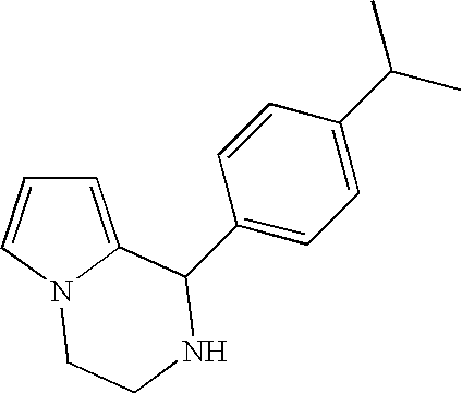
C1=C2N(C=C1)CCNC2C1=CC=C(C(C)C)C=C1
